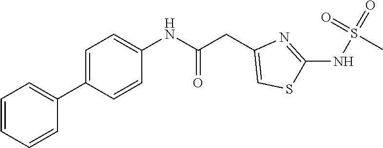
C1(NC(CC2=CSC(NS(=O)(=O)C)=N2)=O)=CC=C(C2=CC=CC=C2)C=C1
